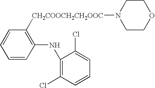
C1=CC(NC2=C(Cl)C=CC=C2Cl)=C([CH2COOCH2CH2OOC]N2CCOCC2)C=C1
